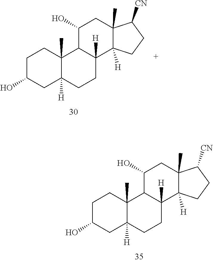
C1C(O)CC2([H])C(C)(C1)C1C([H])(CC2)C2([H])C(C)(CC1O)C([CN])CC2.C1C(O)CC2([H])C(C)(C1)C1C([H])(CC2)C2([H])C(C)(CC1O)C([CN])CC2
